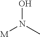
[M]N(C)O
